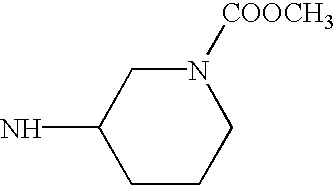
C1CCN([COOCH3])CC1N
